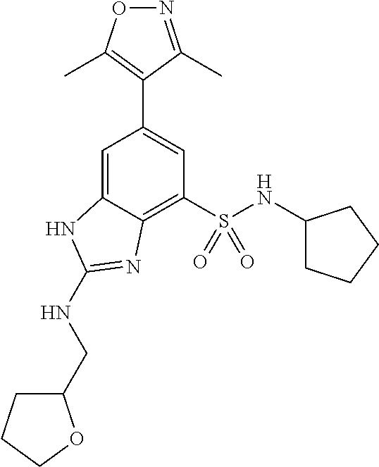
O1N=C(C)C(C2=CC(S(NC3CCCC3)(=O)=O)=C3C(=C2)NC(NCC2CCCO2)=N3)=C1C
